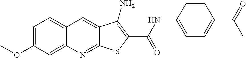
C1=C(OC)C=C2C(=C1)C=C1C(=N2)SC(C(NC2=CC=C(C(C)=O)C=C2)=O)=C1N
